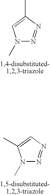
N1(C)N=NC(C)=C1.N1(C)N=NC=C1C
